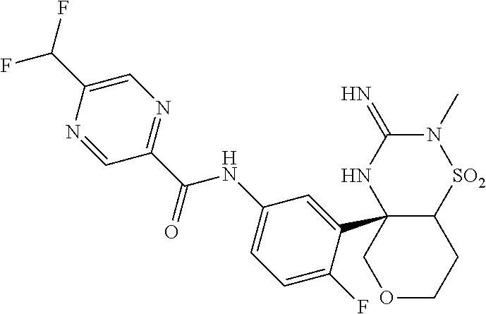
C12[SO2]N(C)C(=N)NC1(C1=CC(NC(C3=NC=C(C(F)F)N=C3)=O)=CC=C1F)COCC2
